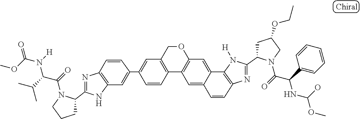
C12=C(N=C(C3CCCN3C(=O)C(C(C)C)N([H])C(OC)=O)N1)C=CC(C1=CC3=C(C4=C(C=C5C6=C(N=C(C7CC(OCC)CN7C(=O)C(C7=CC=CC=C7)NC(O)OC)N6[H])C=CC5=C4)OC3)C=C1)=C2
